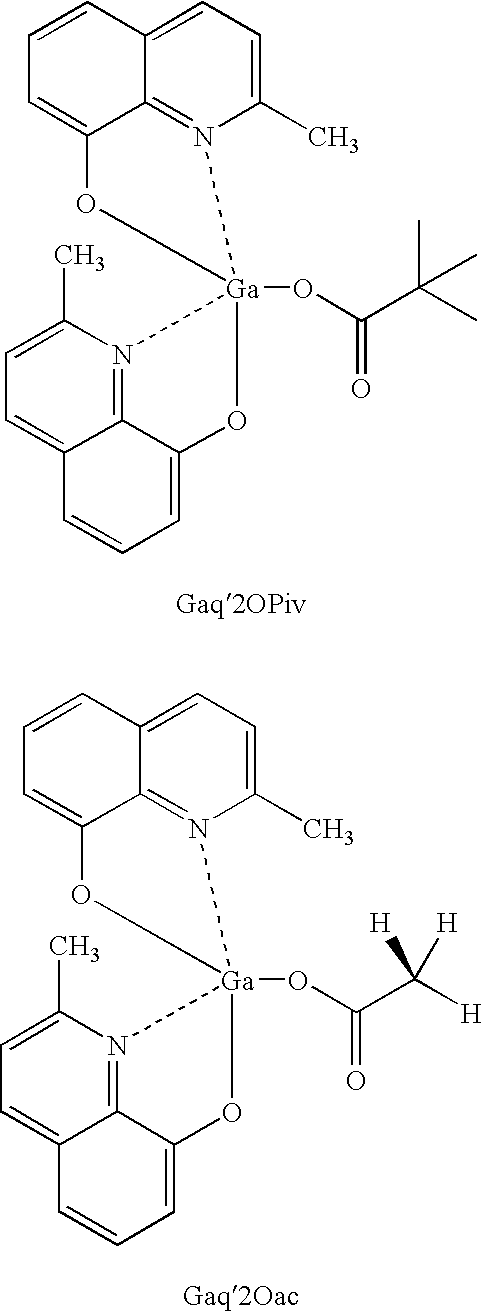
C1(C)=CC=C2C3=N1[Ga]1(OC(C(C)(C)C)=O)(OC3=CC=C2)N2=C3C(=CC=C2C)C=CC=C3O1.C1(C)=CC=C2C3=N1[Ga]1(OC(C([H])([H])[H])=O)(OC3=CC=C2)N2=C3C(=CC=C2C)C=CC=C3O1
